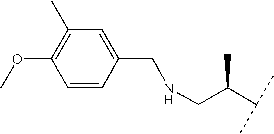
C1=CC(CNCC(C(C)C)C)=CC(C)=C1OC
